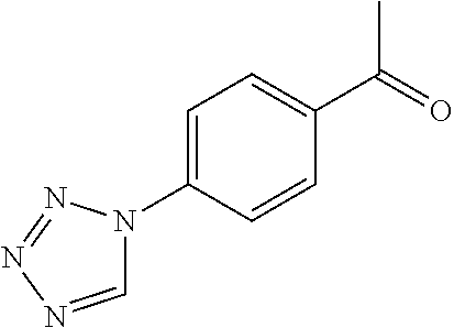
C1=NN=NN1C1=CC=C(C(C)=O)C=C1
